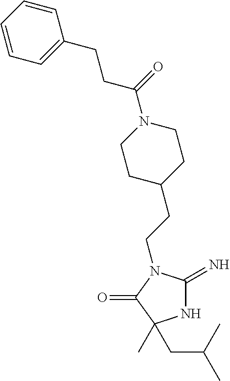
N1C(=N)N(CCC2CCN(C(=O)CCC3=CC=CC=C3)CC2)C(=O)C1(C)CC(C)C
